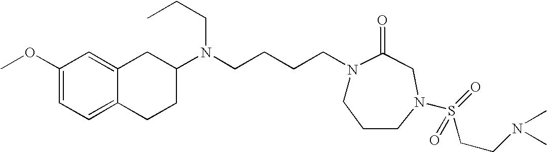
COC1=CC=C2C(=C1)CC(N(CCCCN1CCCN(S(CCN(C)C)(=O)=O)CC1=O)CCC)CC2
